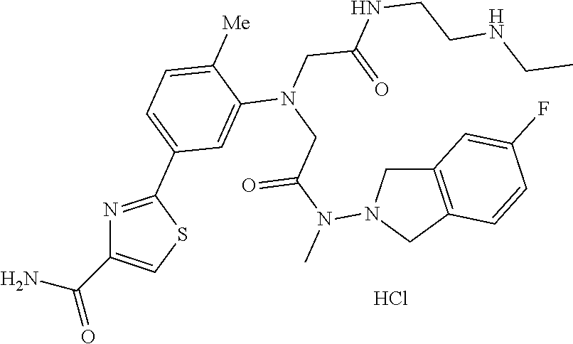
C1(C2=NC(C(N)=O)=CS2)=CC=C([Me])C(N(CC(N(C)N2CC3=C(C2)C=CC(F)=C3)=O)CC(=O)NCCNCC)=C1.Cl
